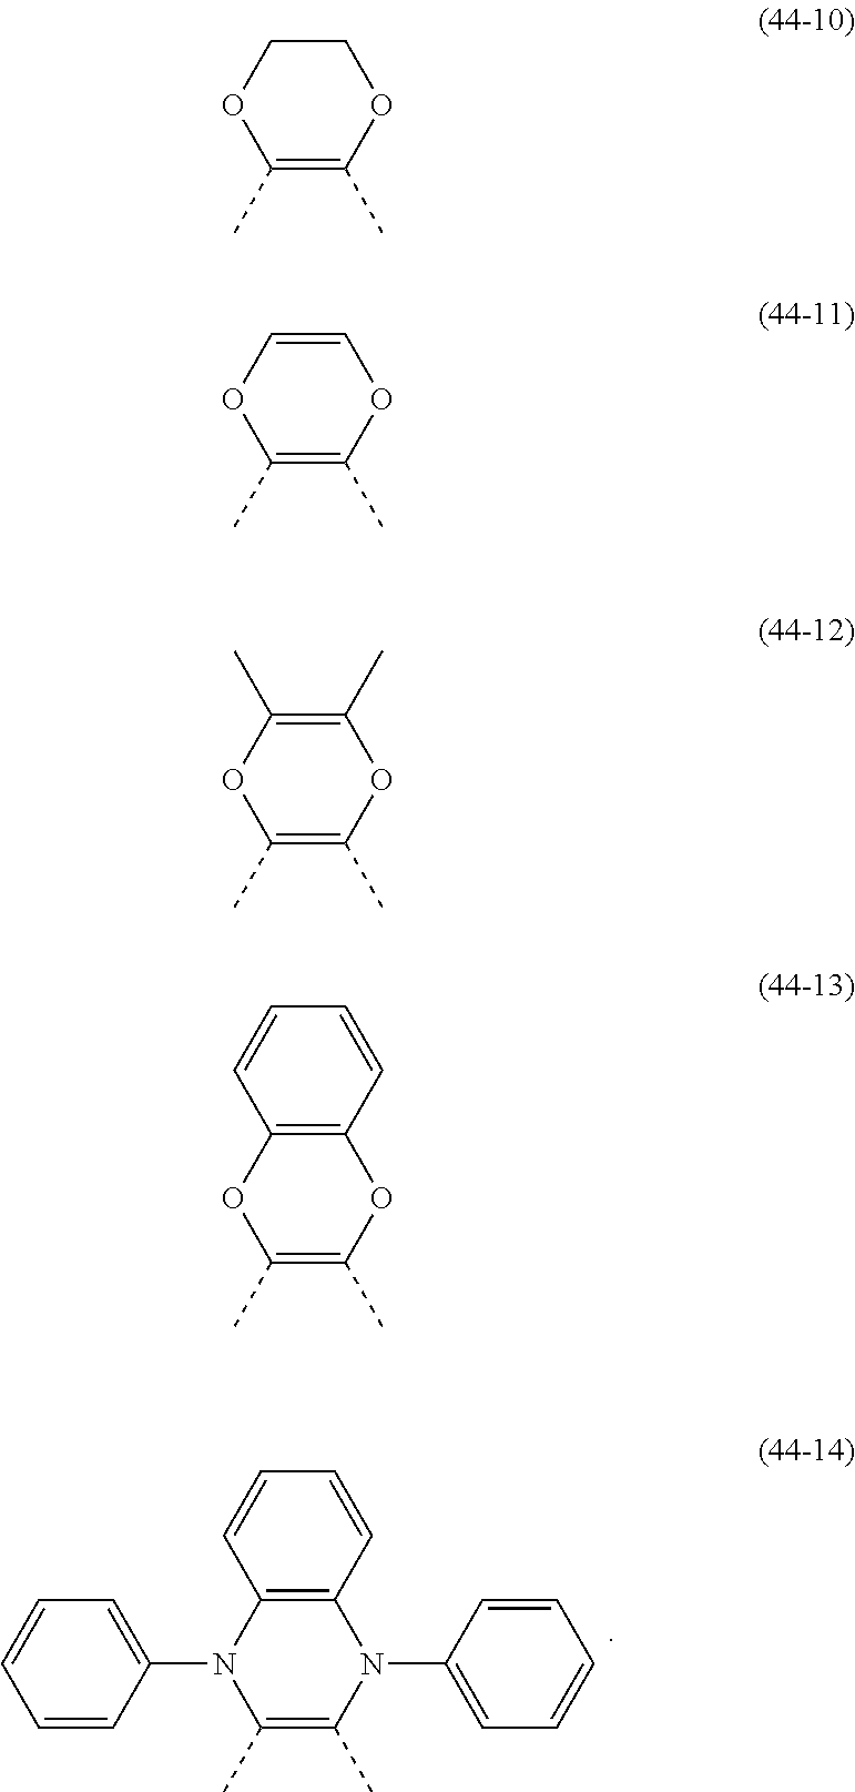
C1(C)=C(C)N(C2=CC=CC=C2)C2=C(N1C1=CC=CC=C1)C=CC=C2.C1(C)=C(C)OCCO1.C1(C)=C(C)OC=CO1.C1(C)=C(C)OC(C)=C(C)O1.C1(C)=C(C)OC2=C(O1)C=CC=C2
